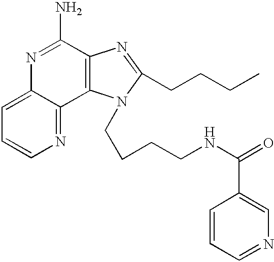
C1=C2C(=NC=C1)C1=C(C(N)=N2)N=C(CCCC)N1CCCCNC(=O)C1=CN=CC=C1
